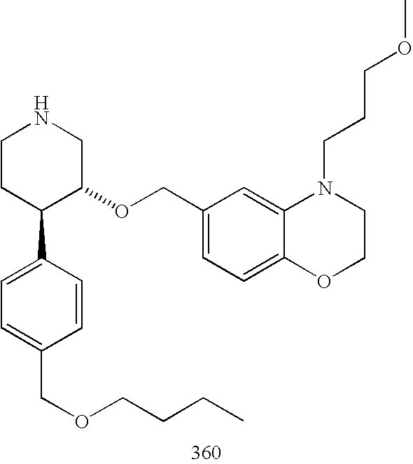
C1CC(C2=CC=C(COCCCC)C=C2)C(OCC2=CC=C3C(=C2)N(CCCOC)CCO3)CN1
